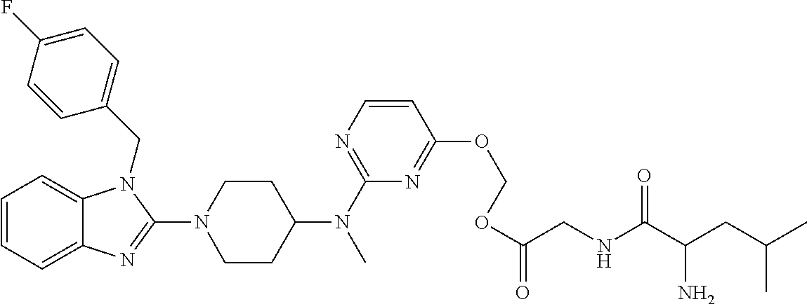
C1=CC=C2C(=C1)N(CC1=CC=C(F)C=C1)C(N1CCC(N(C3=NC=CC(OCOC(CNC(C(CC(C)C)N)=O)=O)=N3)C)CC1)=N2
